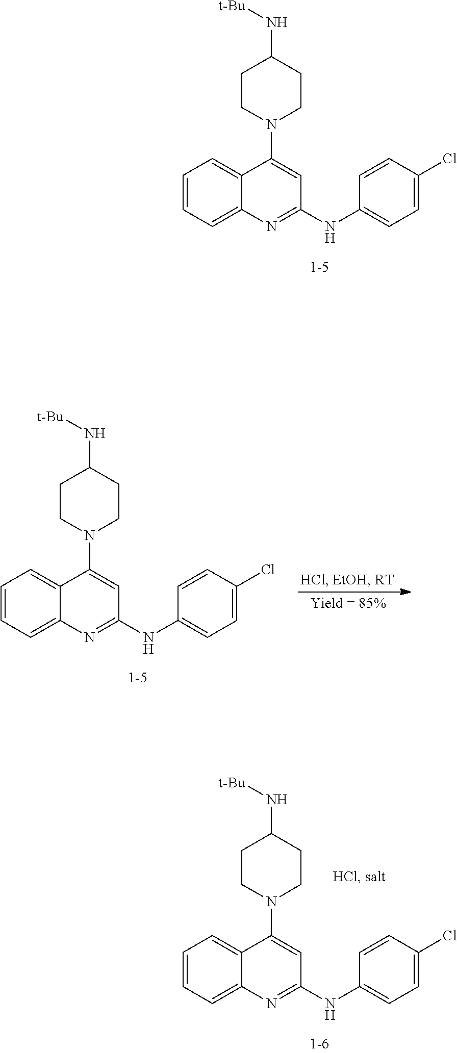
C1=CC=C2C(=C1)C(N1CCC(N[t-Bu])CC1)=CC(NC1=CC=C(Cl)C=C1)=N2.C1=CC=C2C(=C1)C(N1CCC(N[t-Bu])CC1)=CC(NC1=CC=C(Cl)C=C1)=N2.C1=CC=C2C(=C1)C(N1CCC(N[t-Bu])CC1)=CC(NC1=CC=C(Cl)C=C1)=N2
